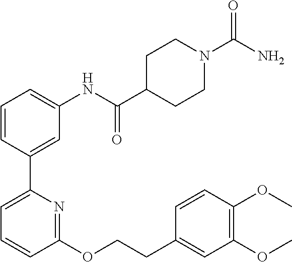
C1=CC(C2=CC=CC(OCCC3=CC(OC)=C(OC)C=C3)=N2)=CC(NC(=O)C2CCN(C(N)=O)CC2)=C1
